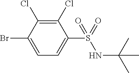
C1(Cl)=C(Cl)C(Br)=CC=C1S(=O)(NC(C)(C)C)=O
